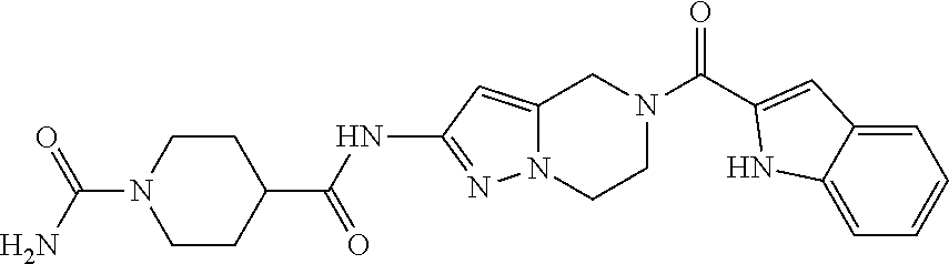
C1N(C(N)=O)CCC(C(NC2=NN3C(=C2)CN(C(=O)C2=CC4=CC=CC=C4N2)CC3)=O)C1
